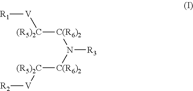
[R1][V][(R5)2C][C(R6)2]N([C(R6)2][(R5)2C][V][R2])[R3]
